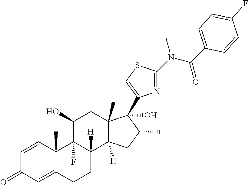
C1=CC2(C)C(=CC1=O)CCC1([H])C2(F)C(O)CC2(C)C1([H])CC(C)C2(O)C1=CSC(N(C(=O)C2=CC=C(F)C=C2)C)=N1
